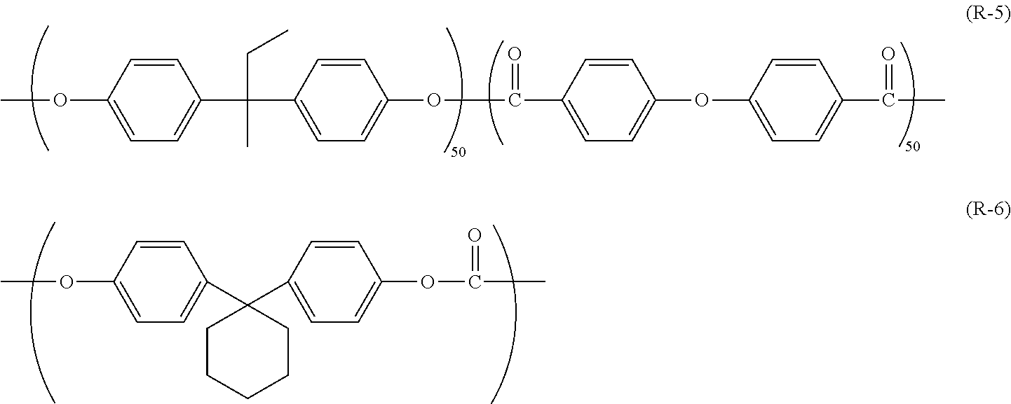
C1=CC(OC)=CC=C1C(C1=CC=C(OC(C2=CC=C(OC3=CC=C(C(C)=O)C=C3)C=C2)=O)C=C1)(CC)C.C1=CC(OC)=CC=C1C1(C2=CC=C(OC(C)=O)C=C2)CCCCC1
